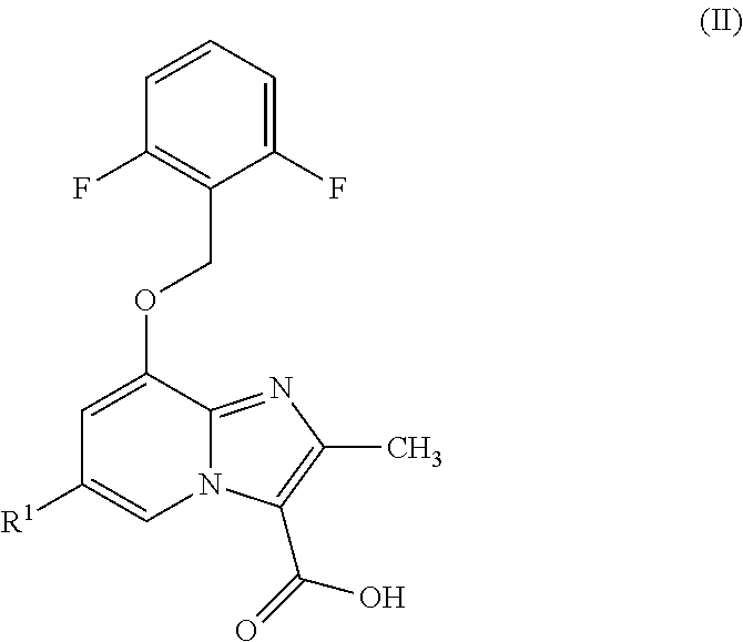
C1(F)=CC=CC(F)=C1COC1=CC([R1])=CN2C1=NC(C)=C2C(=O)O
